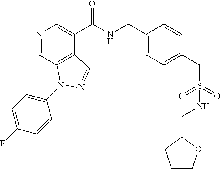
N1=CC2=C(C(C(NCC3=CC=C(CS(=O)(=O)NCC4CCCO4)C=C3)=O)=C1)C=NN2C1=CC=C(F)C=C1
